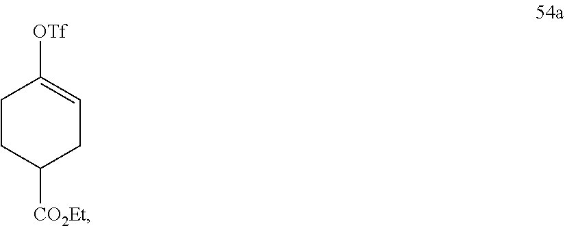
C1CC([CO2Et])CC=C1[OTf]
